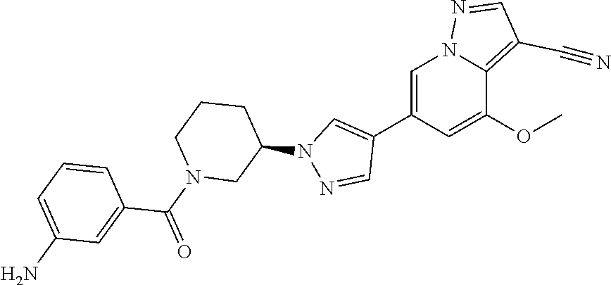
C1(C2=CN(C3CN(C(=O)C4=CC(N)=CC=C4)CCC3)N=C2)=CN2N=CC(C#N)=C2C(OC)=C1
